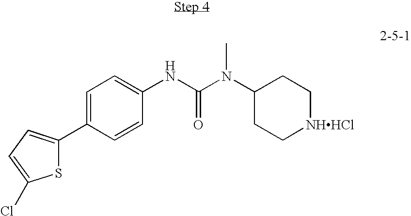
S1C(C2=CC=C(NC(=O)N(C)C3CC[NHHCl]CC3)C=C2)=CC=C1Cl
